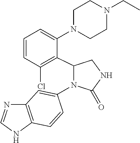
C1(=O)NCC(C2=C(Cl)C=CC=C2N2CCN(CC)CC2)N1C1=CC2=C(NC=N2)C=C1
